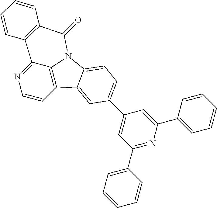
C1=CC2=C3C(=N1)C1=C(C(=O)N3C3=CC=C(C4=CC(C5=CC=CC=C5)=NC(C5=CC=CC=C5)=C4)C=C23)C=CC=C1
